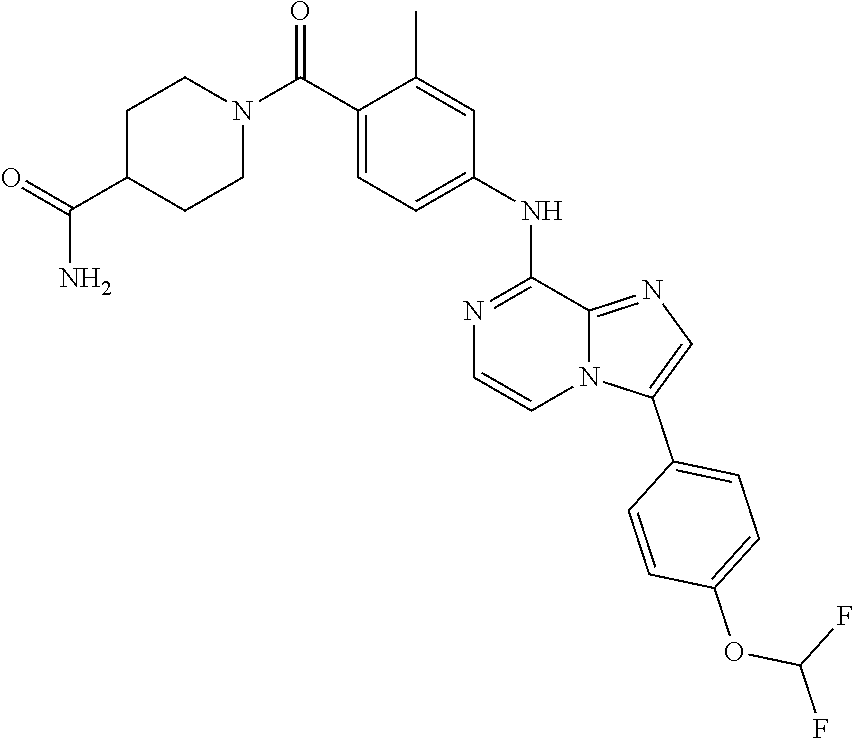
C1=C(NC2=NC=CN3C2=NC=C3C2=CC=C(OC(F)F)C=C2)C=C(C)C(C(N2CCC(C(=O)N)CC2)=O)=C1
